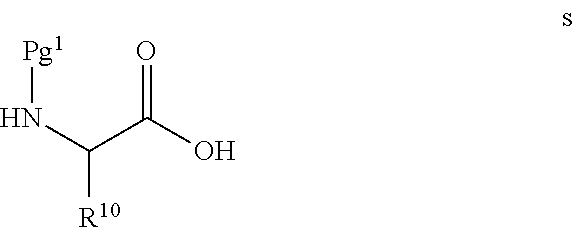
O=C(O)C([R10])N[Pg1]
